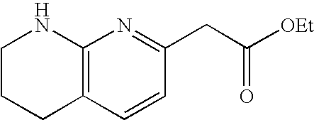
C1CCC2=C(N1)N=C(CC([OEt])=O)C=C2
